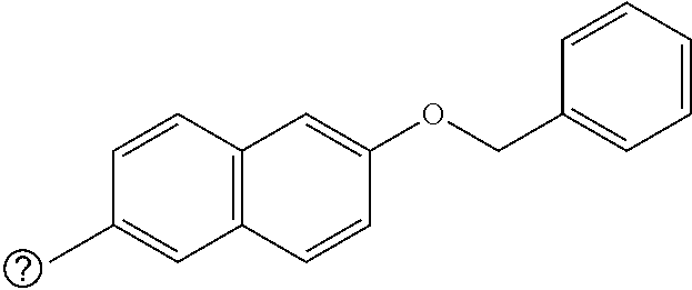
C1(COC2=CC3=C(C=C2)C=C(C)C=C3)=CC=CC=C1
